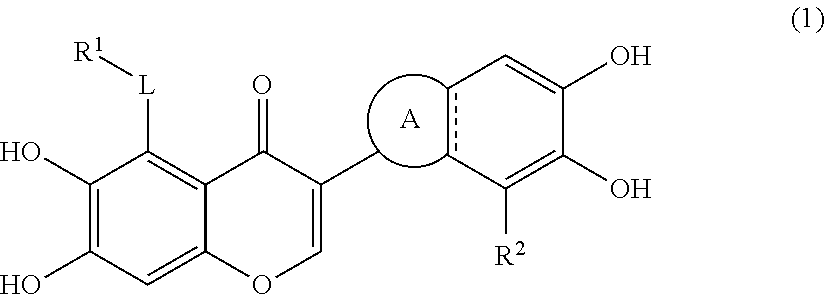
C1(O)=C(O)C=C2C(=C1[L][R1])C(=O)C(C)=CO2.c1cC([R2])=C(O)C(O)=C1.[A]
